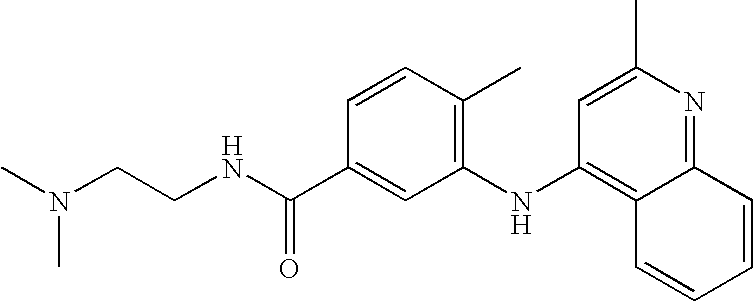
CN(CCNC(C1=CC(NC2=C3C(=NC(C)=C2)C=CC=C3)=C(C)C=C1)=O)C
